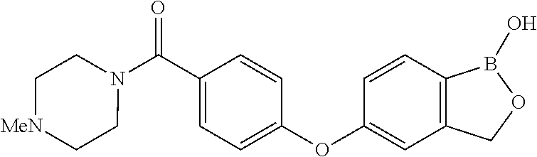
C1(C(N2CC[MeN]CC2)=O)=CC=C(OC2=CC3=C(C=C2)B(O)OC3)C=C1
